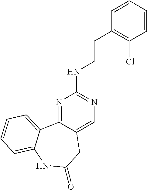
N1=C2C(=CN=C1NCCC1=C(Cl)C=CC=C1)CC(=O)NC1=CC=CC=C21
